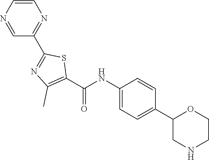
C1(NC(C2=C(C)N=C(C3=NC=CN=C3)S2)=O)=CC=C(C2CNCCO2)C=C1
